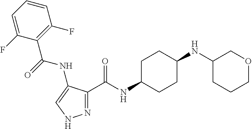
N1=C(C(NC2CCC(NC3CCCOC3)CC2)=O)C(NC(C2=C(F)C=CC=C2F)=O)=CN1
